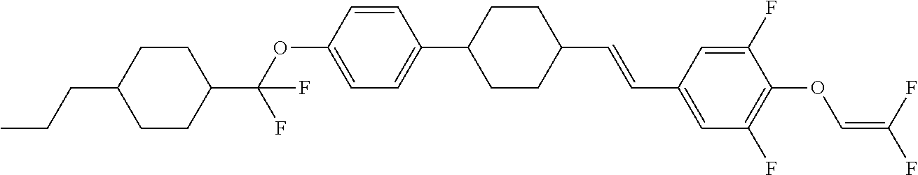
C1CC(C(OC2=CC=C(C3CCC(C=CC4=CC(F)=C(OC=C(F)F)C(F)=C4)CC3)C=C2)(F)F)CCC1CCC
